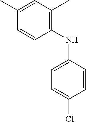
C1(C)=CC(C)=C(NC2=CC=C(Cl)C=C2)C=C1
